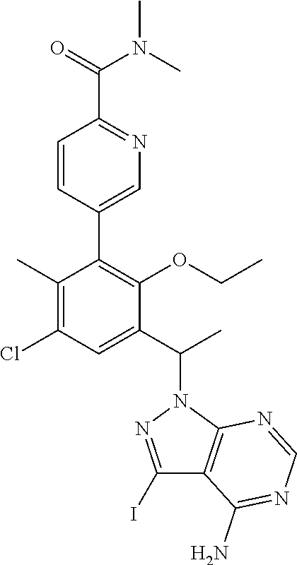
C1=CC(C2=C(OCC)C(C(N3N=C(I)C4=C3N=CN=C4N)C)=CC(Cl)=C2C)=CN=C1C(=O)N(C)C
